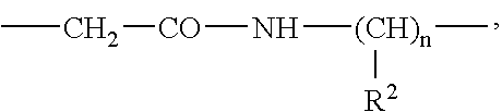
CC[CO]N[(CH)n](C)[R2]
